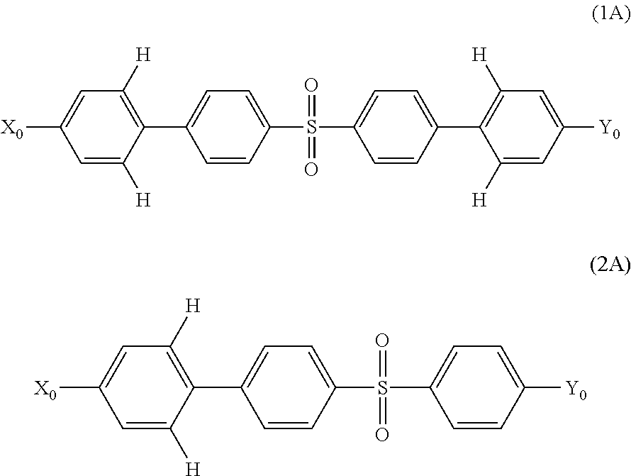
C1=C([H])C(C2=CC=C(S(C3=CC=C(C4=C([H])C=C([Y0])C=C4[H])C=C3)(=O)=O)C=C2)=C([H])C=C1[X0].C1=C([H])C(C2=CC=C(S(=O)(=O)C3=CC=C([Y0])C=C3)C=C2)=C([H])C=C1[X0]
